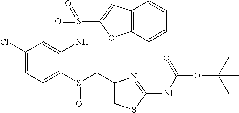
C1(Cl)=CC=C(S(CC2=CSC(NC(=O)OC(C)(C)C)=N2)=O)C(NS(=O)(=O)C2=CC3=C(O2)C=CC=C3)=C1
